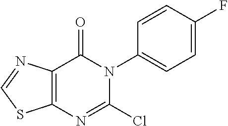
C12=C(N=C(Cl)N(C3=CC=C(F)C=C3)C1=O)SC=N2
